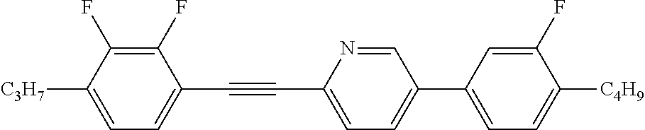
C1(F)=C(F)C([C3H7])=CC=C1C#CC1=CC=C(C2=CC=C([C4H9])C(F)=C2)C=N1
